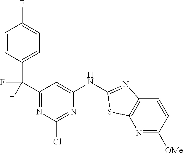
C1=CC(C(C2=NC(Cl)=NC(NC3=NC4=C(N=C([OMe])C=C4)S3)=C2)(F)F)=CC=C1F
